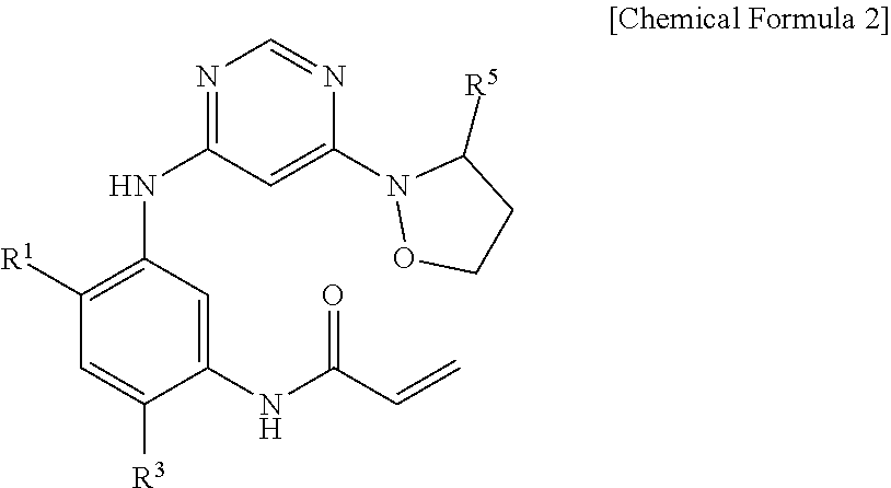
C1=C([R3])C(NC(C=C)=O)=CC(NC2=NC=NC(N3OCCC3[R5])=C2)=C1[R1]
